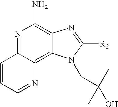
N1=C2C(=C3C(=C1N)N=C([R2])N3CC(O)(C)C)N=CC=C2
